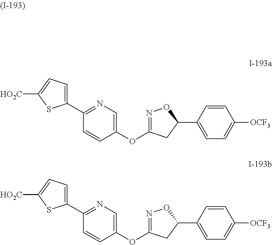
C1(C2=NC=C(OC3=NOC(C4=CC=C([OCF3])C=C4)C3)C=C2)=CC=C([HO2C])S1.C1(C2=NC=C(OC3=NOC(C4=CC=C([OCF3])C=C4)C3)C=C2)=CC=C([HO2C])S1
